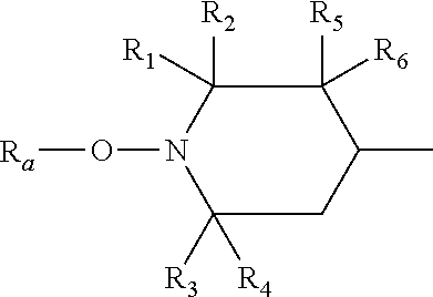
C1([R5])([R6])C([R2])([R1])N(O[Ra])C([R3])([R4])CC1C
